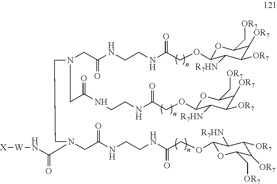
O1C(OCC(NCCNC(CN(CC(NCCNC(COC2OC(C[OR7])C([OR7])C([OR7])C2[R7HN])=O)=O)CCN(CC(NCCNC(COC2OC(C[OR7])C([OR7])C([OR7])C2[R7HN])=O)=O)C(N[W][X])=O)=O)=O)C([R7HN])C([OR7])C([OR7])C1C[OR7]
